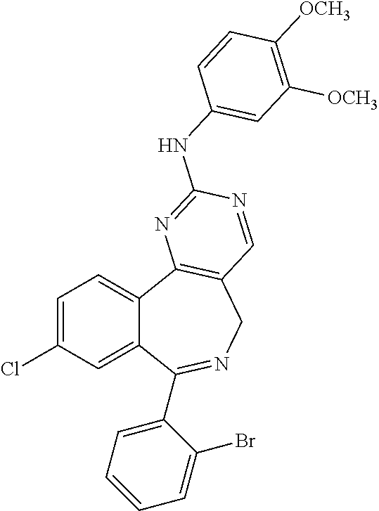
C1=C(Cl)C=C2C(=C1)C1=C(CN=C2C2=CC=CC=C2Br)C=NC(NC2=CC([OCH3])=C([OCH3])C=C2)=N1
